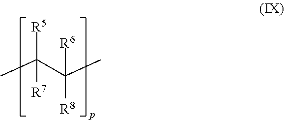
CC(C(C)([R6])[R8])([R5])[R7]
